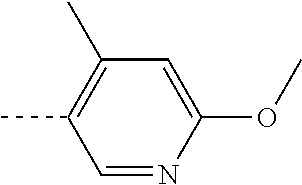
C1=NC(OC)=CC(C)=C1C
